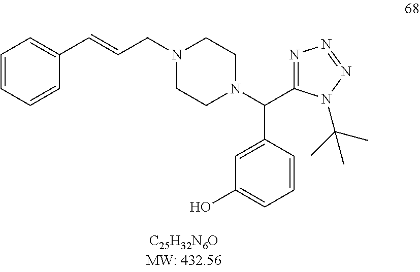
C(N1CCN(C(C2=NN=NN2C(C)(C)C)C2=CC(O)=CC=C2)CC1)C=CC1=CC=CC=C1
